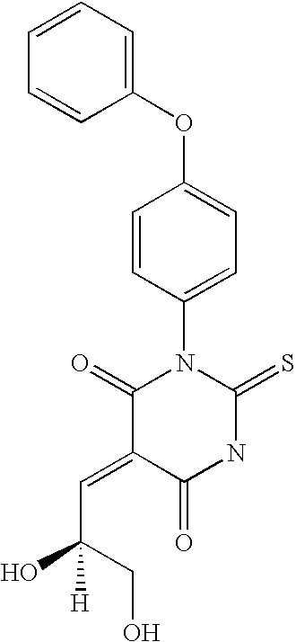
O=C1C(=CC(O)(CO)[H])C(=O)N(C2=CC=C(OC3=CC=CC=C3)C=C2)C(=S)N1
